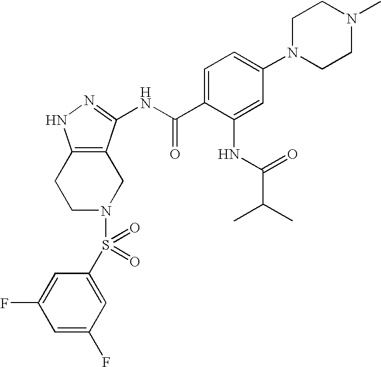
C1N(S(C2=CC(F)=CC(F)=C2)(=O)=O)CC2=C(C1)NN=C2NC(C1=CC=C(N2CCN(C)CC2)C=C1NC(C(C)C)=O)=O
